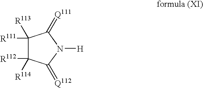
C1([R111])([R113])C([R112])([R114])C(=[Q112])N([H])C1=[Q111]
